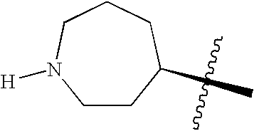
C1CC(C)CCCN1[H]
